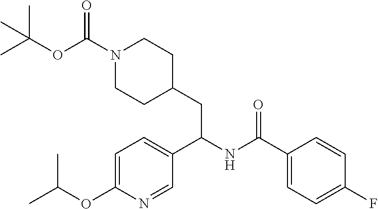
O(C(N1CCC(CC(NC(C2=CC=C(F)C=C2)=O)C2=CC=C(OC(C)C)N=C2)CC1)=O)C(C)(C)C
